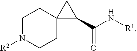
C1N([R2])CCC2(C1)C(C(N[R1])=O)C2
